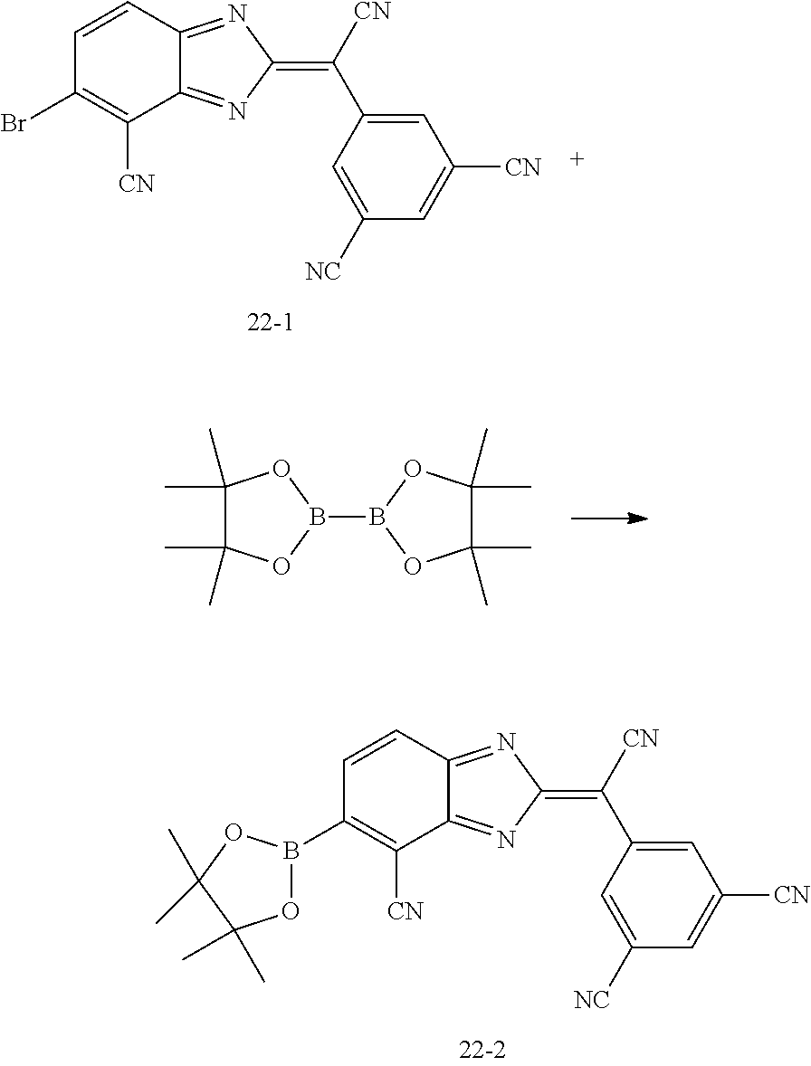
C1=CC2=NC(=C([CN])C3=CC([CN])=CC([NC])=C3)N=C2C([CN])=C1Br.B1(B2OC(C)(C)C(C)(C)O2)OC(C)(C)C(C)(C)O1.C1=CC2=NC(=C([CN])C3=CC([CN])=CC([NC])=C3)N=C2C([CN])=C1B1OC(C)(C)C(C)(C)O1
